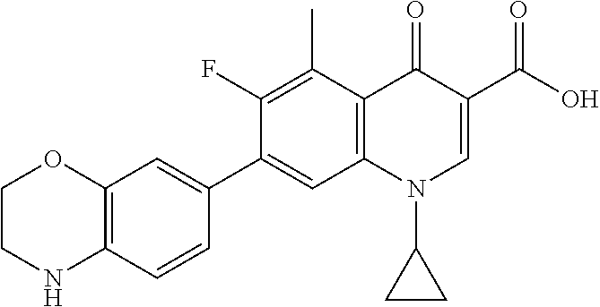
C1(C2=CC3=C(C=C2)NCCO3)=CC2=C(C(C)=C1F)C(=O)C(C(O)=O)=CN2C1CC1
